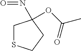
C1SCCC1(N=O)OC(C)=O
